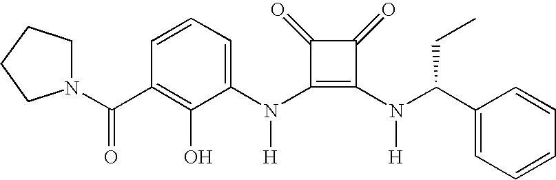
N(C1=C(N(C(C2=CC=CC=C2)CC)[H])C(=O)C1=O)([H])C1=CC=CC(C(N2CCCC2)=O)=C1O
